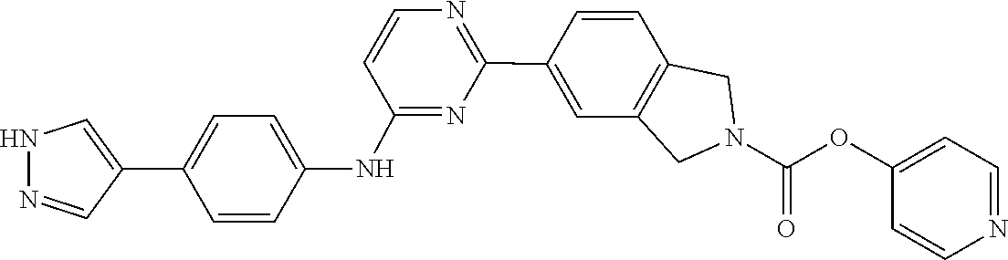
O(C(N1CC2=C(C=CC(C3=NC=CC(NC4=CC=C(C5=CNN=C5)C=C4)=N3)=C2)C1)=O)C1=CC=NC=C1
